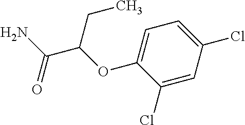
C1=C(OC(CC)C(N)=O)C(Cl)=CC(Cl)=C1
